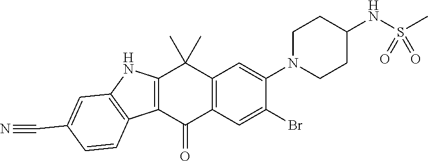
C12=C(C(=O)C3=C(C1(C)C)C=C(N1CCC(NS(C)(=O)=O)CC1)C(Br)=C3)C1=C(N2)C=C(C#N)C=C1
